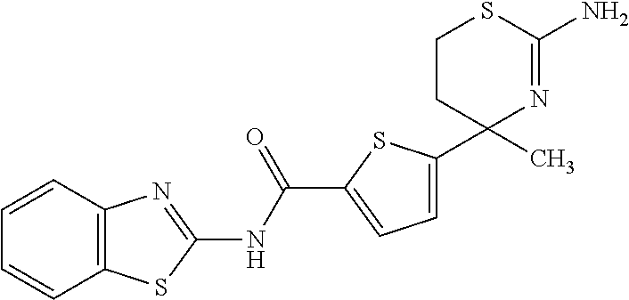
C1=CC2=C(C=C1)SC(NC(=O)C1=CC=C(C3(C)CCSC(N)=N3)S1)=N2
